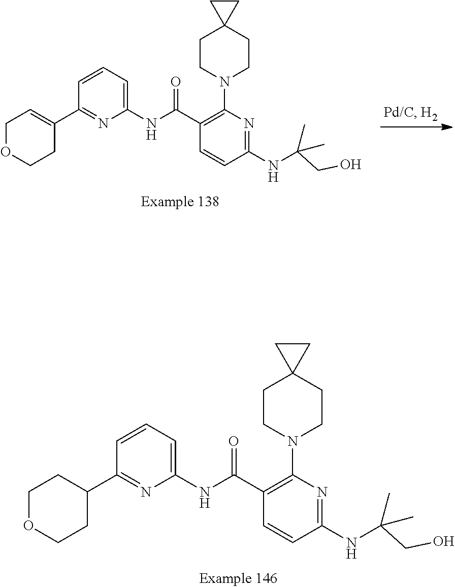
C1(C2=CCOCC2)=NC(NC(C2=C(N3CCC4(CC3)CC4)N=C(NC(CO)(C)C)C=C2)=O)=CC=C1.C1(C2CCOCC2)=NC(NC(C2=C(N3CCC4(CC3)CC4)N=C(NC(CO)(C)C)C=C2)=O)=CC=C1
